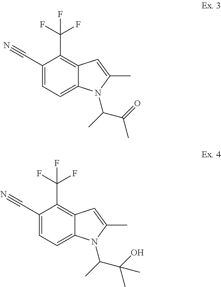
C1(C#N)=CC=C2C(=C1C(F)(F)F)C=C(C)N2C(C)C(C)=O.C1(C#N)=CC=C2C(=C1C(F)(F)F)C=C(C)N2C(C)C(C)(O)C
